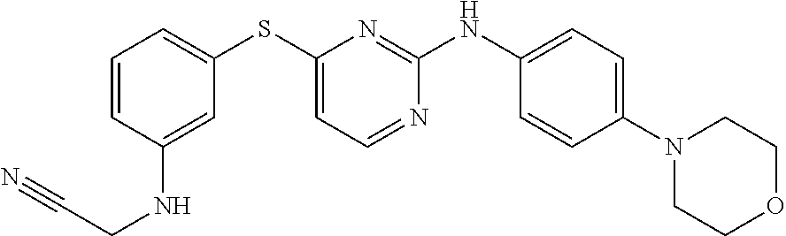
C1=CC=C(SC2=CC=NC(NC3=CC=C(N4CCOCC4)C=C3)=N2)C=C1NCC#N
